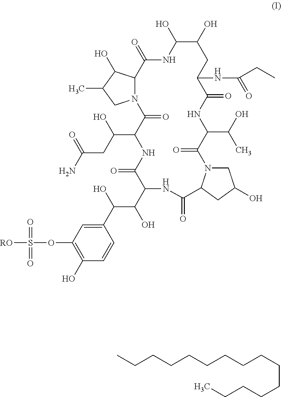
N12C(C(O)C(C)C1)C(=O)NC(O)C(O)CC(NC(CC)=O)C(=O)NC(C(O)C)C(=O)N1CC(O)CC1C(=O)NC(C(O)C(C1=CC(OS([RO])(=O)=O)=C(O)C=C1)O)C(=O)NC(C(CC(N)=O)O)C2=O.CCCCCCCCCCCCCCC
